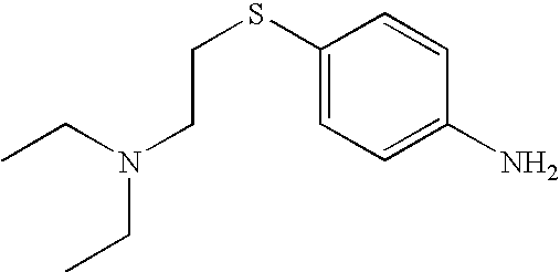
C1(SCCN(CC)CC)=CC=C(N)C=C1
